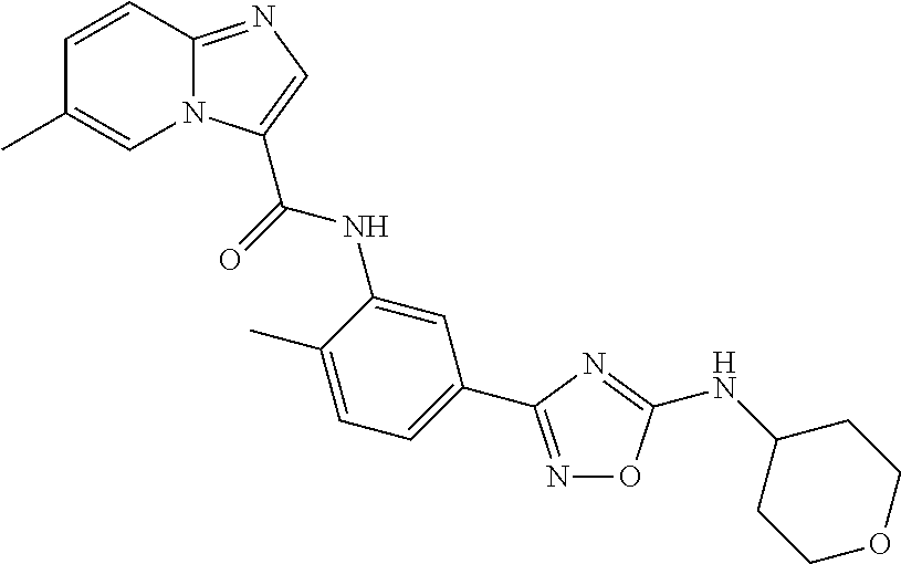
C1=CC2=NC=C(C(NC3=CC(C4=NOC(NC5CCOCC5)=N4)=CC=C3C)=O)N2C=C1C
